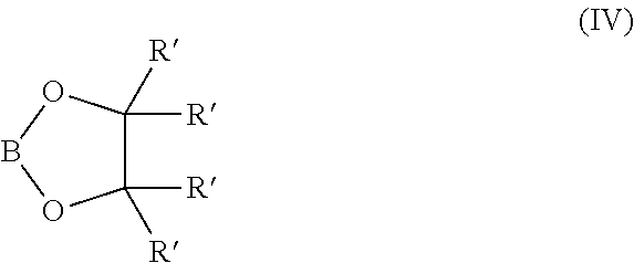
C1([R])([R])C([R])([R])OBO1
